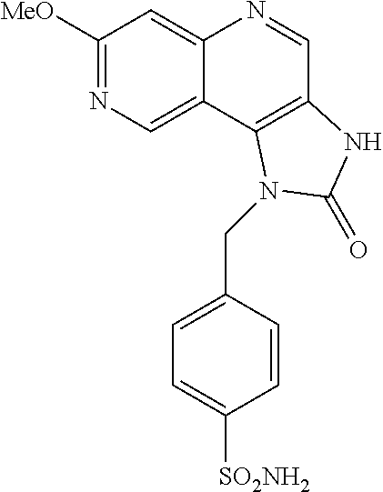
C1([MeO])=NC=C2C(=C1)N=CC1=C2N(CC2=CC=C([SO2NH2])C=C2)C(=O)N1
